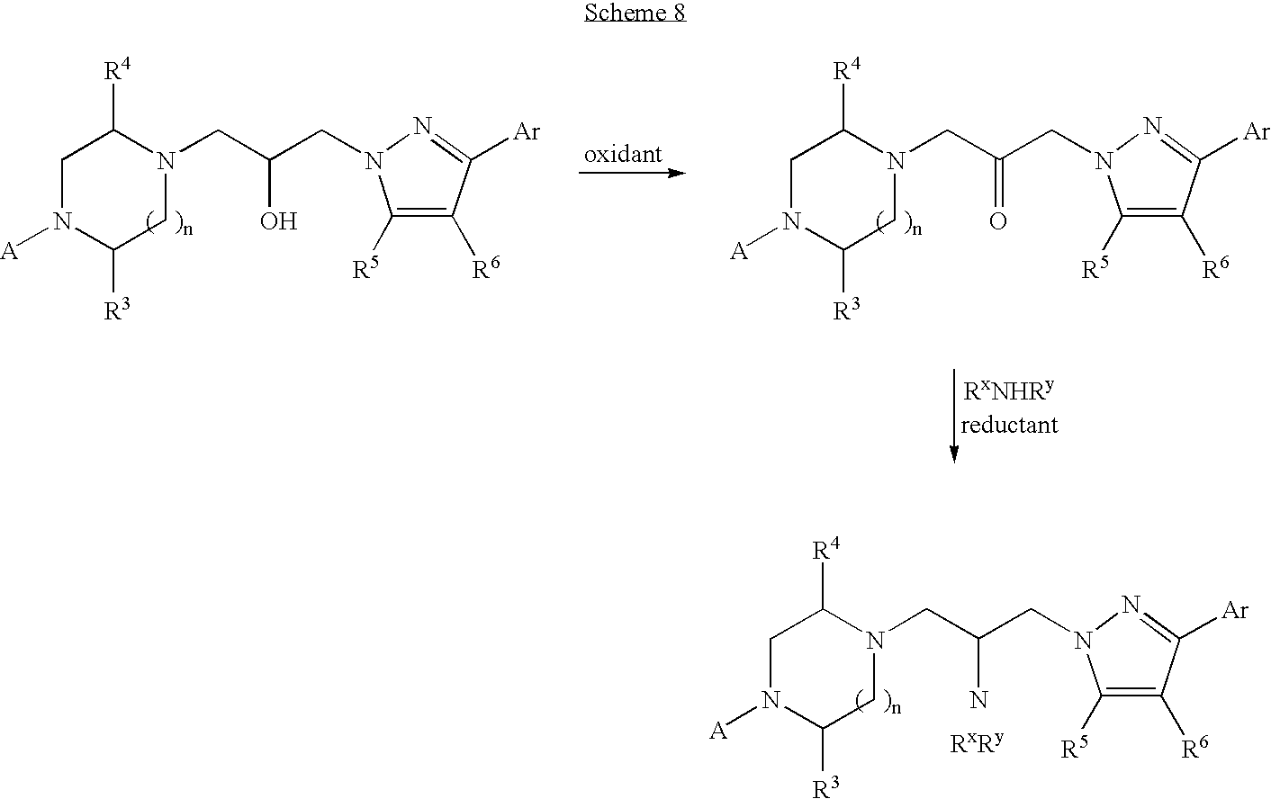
C1N([A])C([R3])CN(CC(CN2N=C([Ar])C([R6])=C2[R5])N)C1[R4].[RxRy].C1N([A])C([R3])CN(CC(CN2N=C([Ar])C([R6])=C2[R5])O)C1[R4].C1N([A])C([R3])CN(CC(CN2N=C([Ar])C([R6])=C2[R5])=O)C1[R4]
